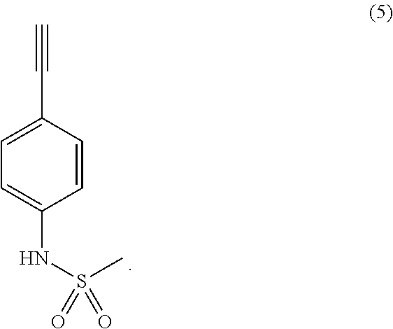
C1=CC(C#C)=CC=C1NS(=O)(C)=O
